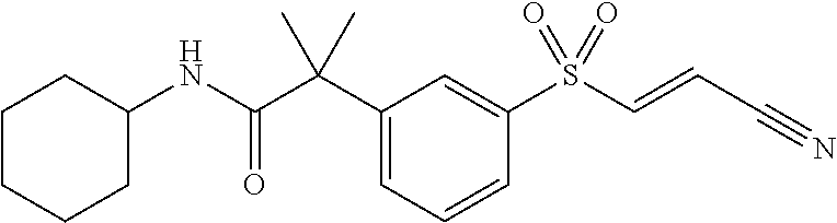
C1=C(C(C(NC2CCCCC2)=O)(C)C)C=C(S(C=CC#N)(=O)=O)C=C1
